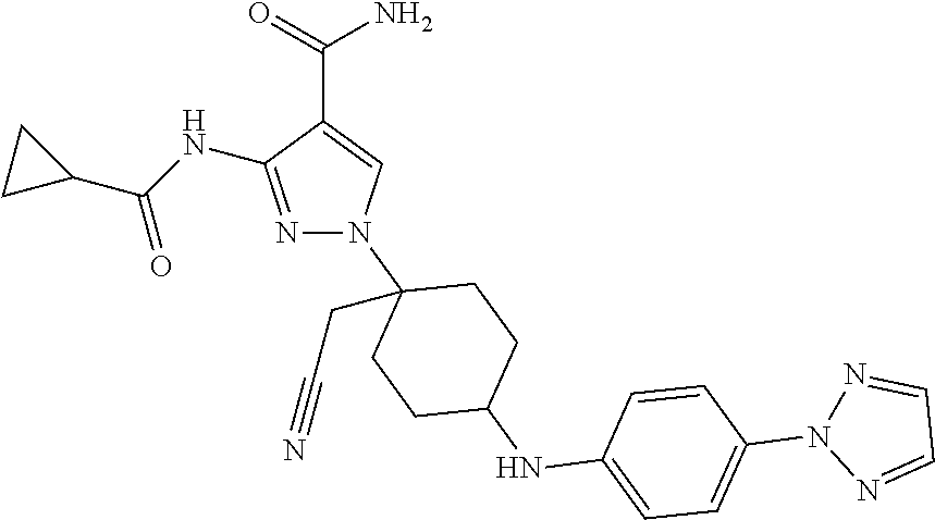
N1=C(NC(C2CC2)=O)C(C(=O)N)=CN1C1(CC#N)CCC(NC2=CC=C(N3N=CC=N3)C=C2)CC1
